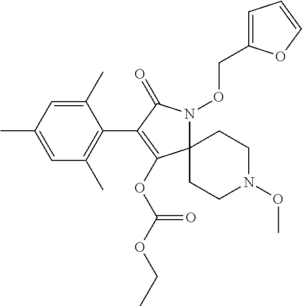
C1(C)=CC(C)=CC(C)=C1C1=C(OC(OCC)=O)C2(N(OCC3=CC=CO3)C1=O)CCN(OC)CC2
